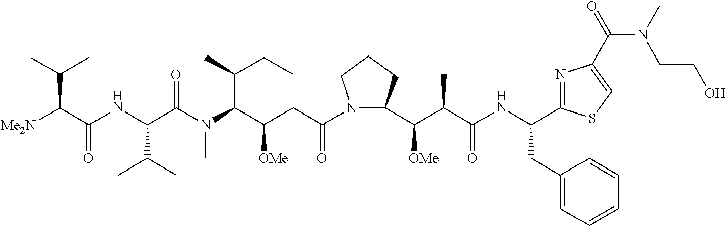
N1(C(CC(C(N(C)C(C(NC(C([Me2N])C(C)C)=O)C(C)C)=O)C(C)CC)[OMe])=O)C(C(C(C(NC(CC2=CC=CC=C2)C2=NC(C(N(CCO)C)=O)=CS2)=O)C)[OMe])CCC1
